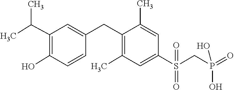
O=P(O)(O)CS(C1=CC(C)=C(CC2=CC(C(C)C)=C(O)C=C2)C(C)=C1)(=O)=O
